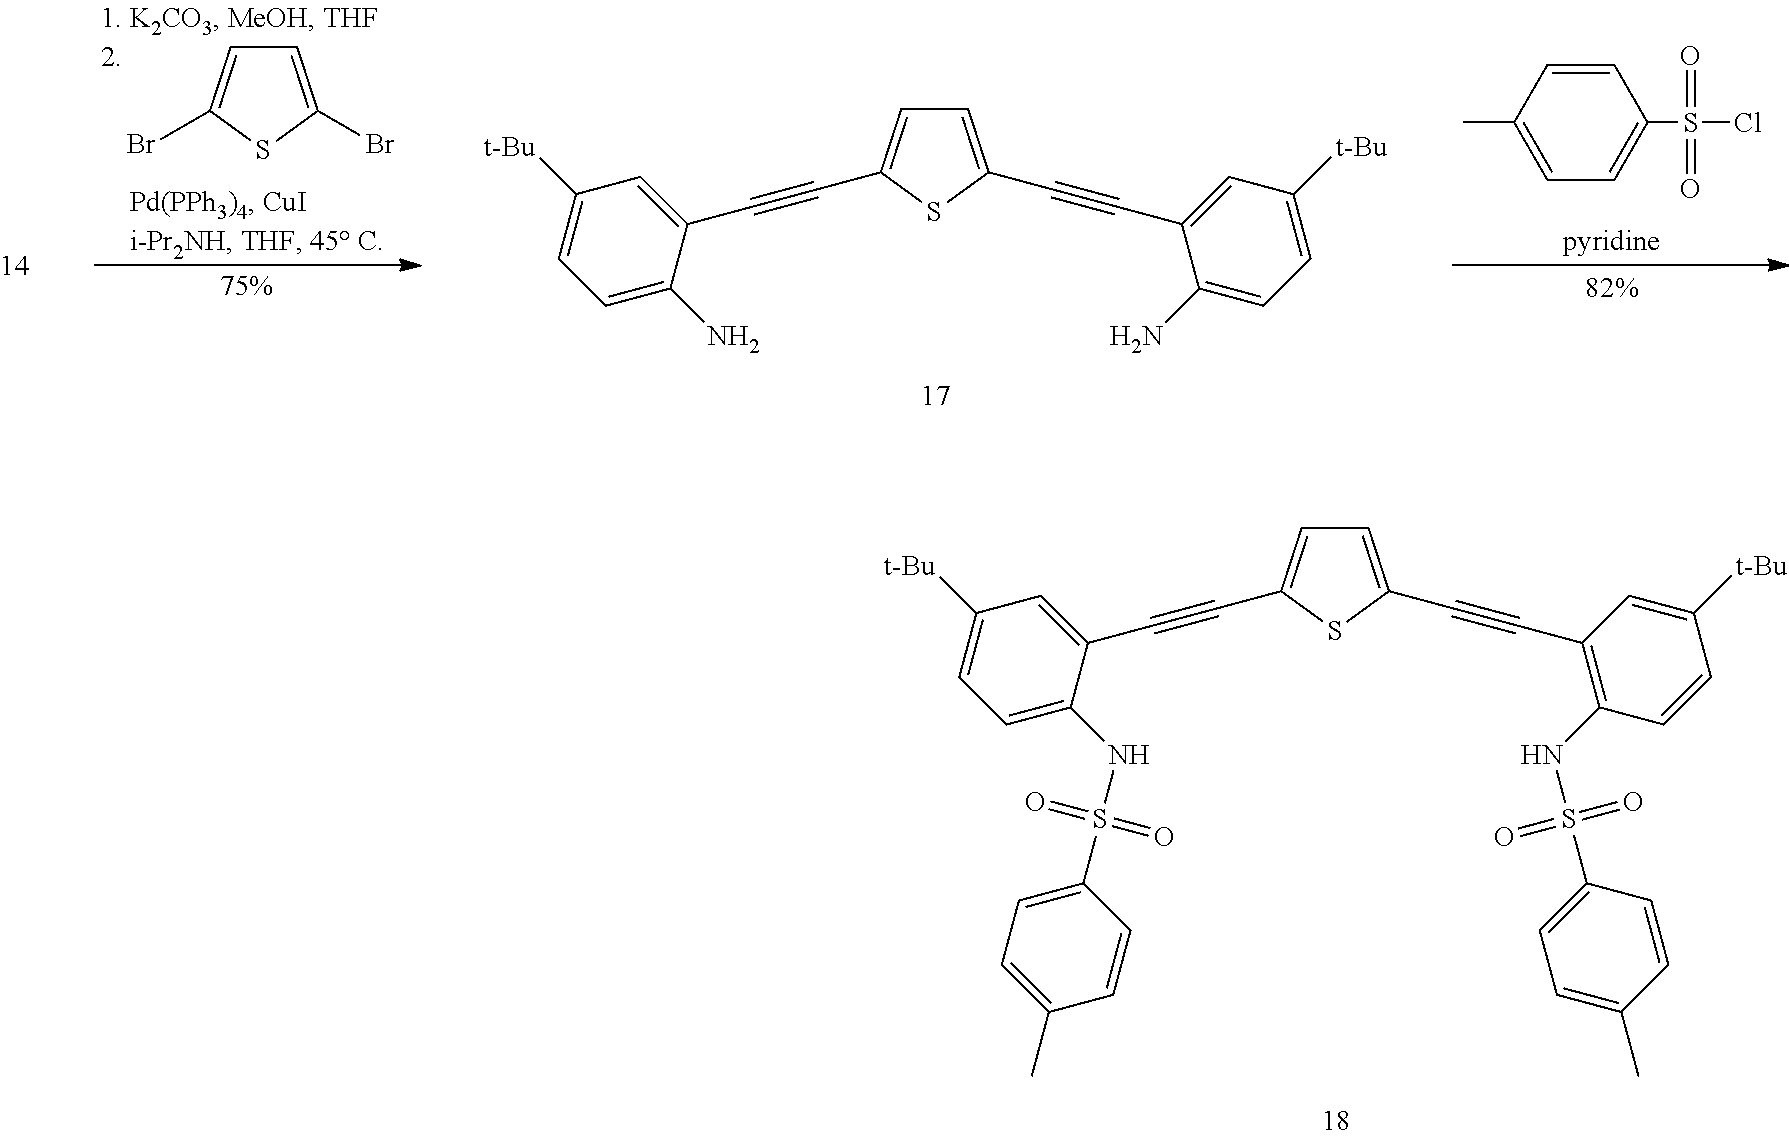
C1=C(C#CC2=C(NS(C3=CC=C(C)C=C3)(=O)=O)C=CC([t-Bu])=C2)SC(C#CC2=CC([t-Bu])=CC=C2NS(C2=CC=C(C)C=C2)(=O)=O)=C1.C1(C)=CC=C(S(Cl)(=O)=O)C=C1.C1=C(C#CC2=CC([t-Bu])=CC=C2N)SC(C#CC2=CC([t-Bu])=CC=C2N)=C1.C1=C(Br)SC(Br)=C1
